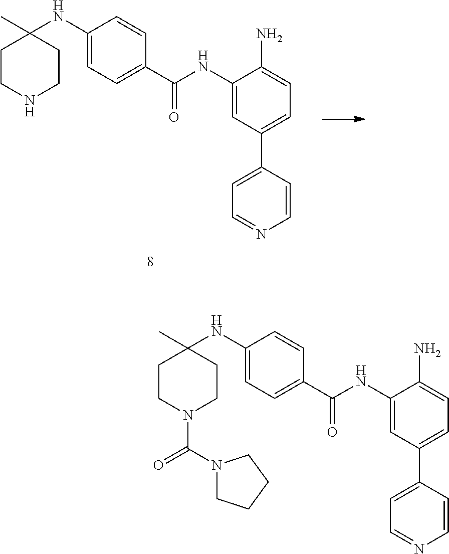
C1CNCCC1(C)NC1=CC=C(C(NC2=CC(C3=CC=NC=C3)=CC=C2N)=O)C=C1.C1CN(C(N2CCCC2)=O)CCC1(C)NC1=CC=C(C(NC2=CC(C3=CC=NC=C3)=CC=C2N)=O)C=C1
